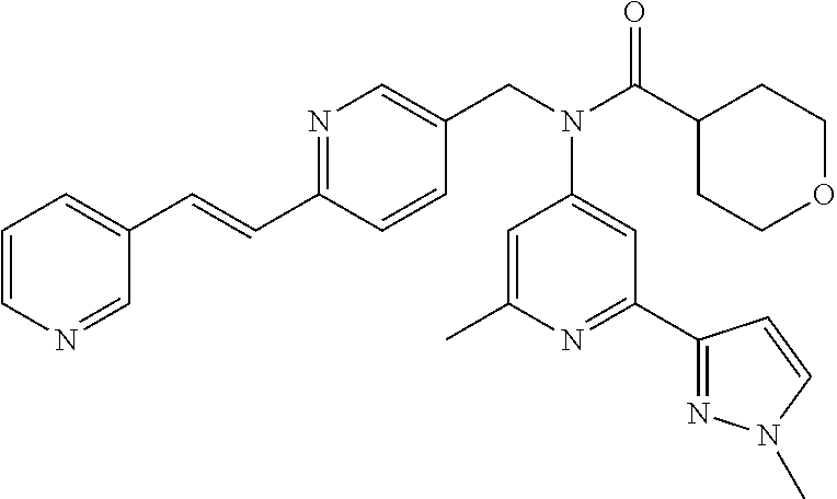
C(C1=NC=C(CN(C(C2CCOCC2)=O)C2=CC(C3=NN(C)C=C3)=NC(C)=C2)C=C1)=CC1=CC=CN=C1
